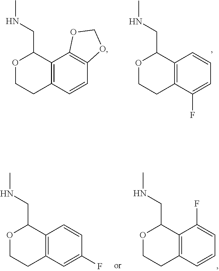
C12=C(C=CC3=C1OCO3)CCOC2CNC.C12=C(C(F)=CC=C1)CCOC2CNC.C12=C(C=C(F)C=C1)CCOC2CNC.C12=C(C=CC=C1F)CCOC2CNC
